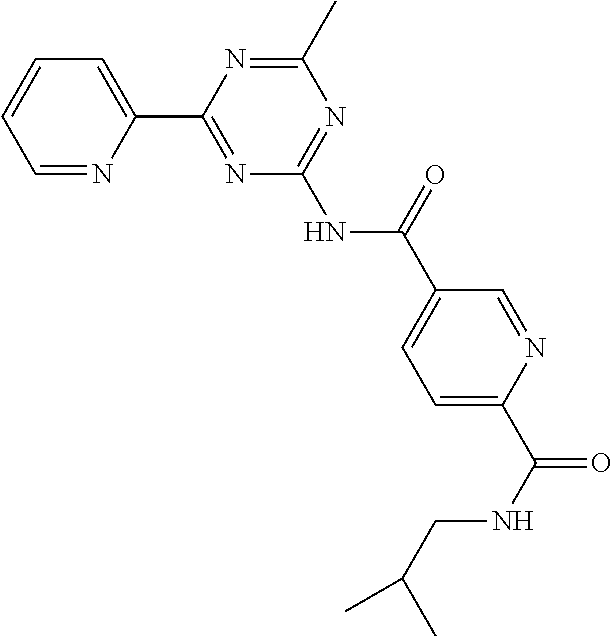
C1=NC(C2=NC(NC(=O)C3=CC=C(C(NCC(C)C)=O)N=C3)=NC(C)=N2)=CC=C1
